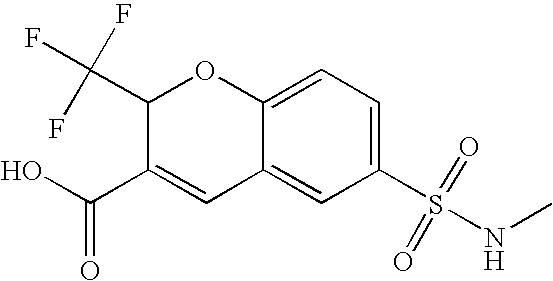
C1(C(O)=O)=CC2=CC(S(NC)(=O)=O)=CC=C2OC1C(F)(F)F
